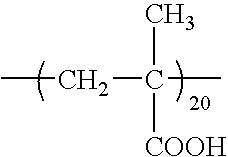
CCC(C)(C)[COOH]
